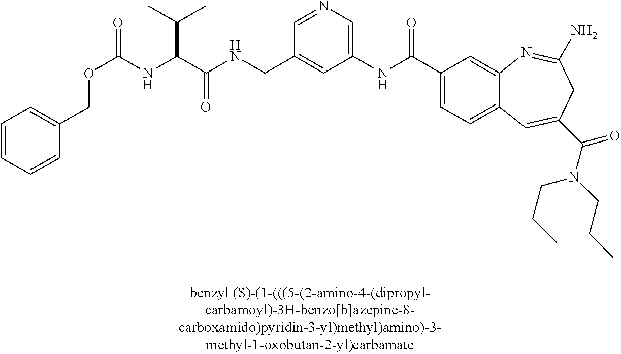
C1=CC=CC(COC(=O)NC(C(NCC2=CC(NC(C3=CC=C4C(=C3)N=C(N)CC(C(N(CCC)CCC)=O)=C4)=O)=CN=C2)=O)C(C)C)=C1
